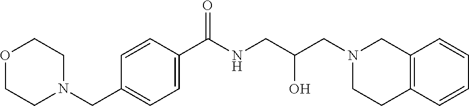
C1=CC(C(NCC(CN2CCC3=C(C2)C=CC=C3)O)=O)=CC=C1CN1CCOCC1
